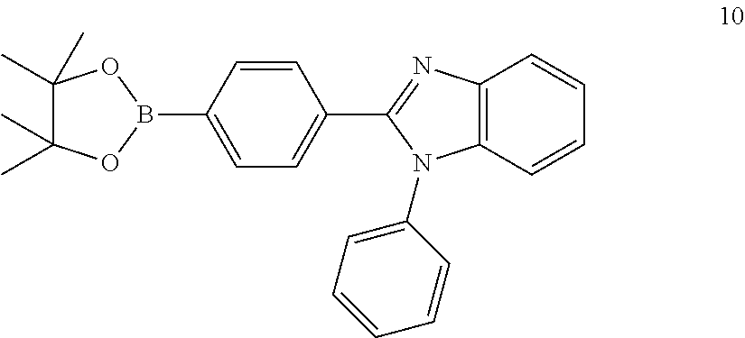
B1(C2=CC=C(C3=NC4=C(C=CC=C4)N3C3=CC=CC=C3)C=C2)OC(C)(C)C(C)(C)O1
